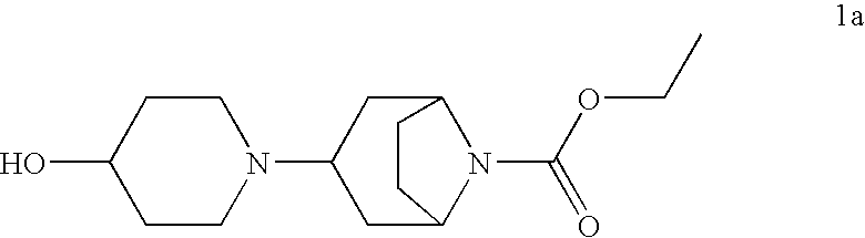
C1CN(C2CC3N(C(OCC)=O)C(C2)CC3)CCC1O
